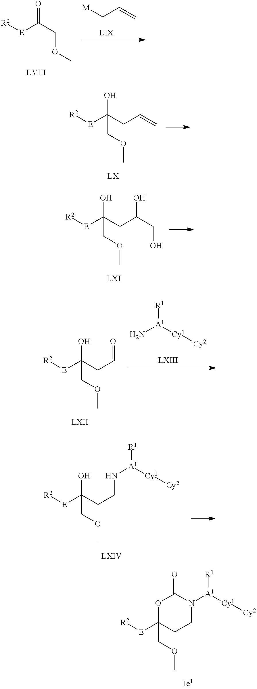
[R2][E]C(COC)=O.[M]CC=C.[R2][E]C(O)(COC)CC=C.[R2][E]C(O)(COC)CC(CO)O.[R2][E]C(O)(COC)CC=O.N[A1]([R1])[Cy1][Cy2].[R2][E]C(O)(COC)CCN[A1]([R1])[Cy1][Cy2].[R2][E]C1(COC)OC(=O)N([A1]([R1])[Cy1][Cy2])CC1
